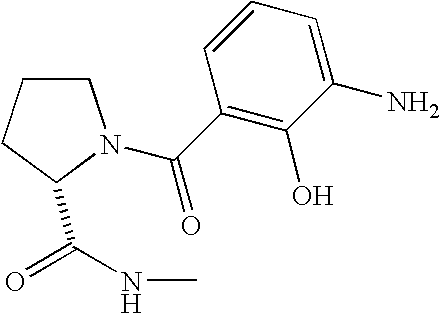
C1CCC(C(=O)NC)N1C(C1=C(O)C(N)=CC=C1)=O
